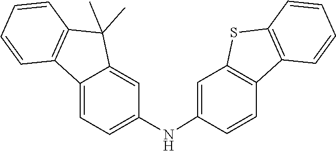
C1=CC=CC2=C1SC1=C2C=CC(NC2=CC=C3C(=C2)C(C)(C)C2=C3C=CC=C2)=C1
